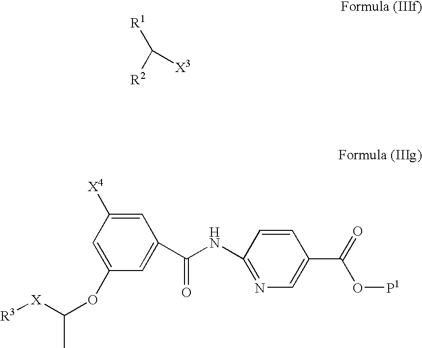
[R1]C([R2])[X3].C1=C([X4])C=C(OC([X][R3])C)C=C1C(NC1=NC=C(C(=O)O[P1])C=C1)=O
